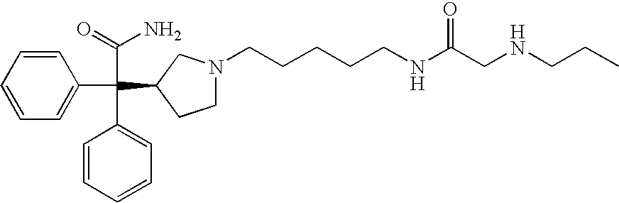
C1=CC=CC(C(C2=CC=CC=C2)(C(=O)N)C2CN(CCCCCNC(CNCCC)=O)CC2)=C1
